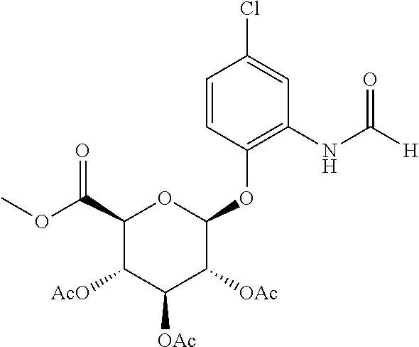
C1([AcO])C([OAc])C([OAc])C(OC2=C(NC([H])=O)C=C(Cl)C=C2)OC1C(OC)=O
